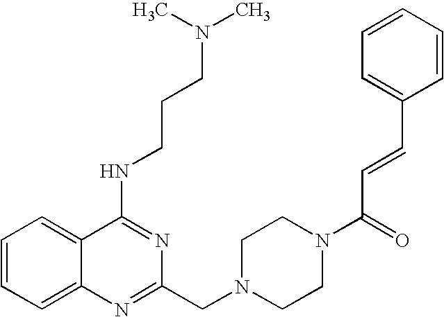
C1=CC=C2C(=C1)C(NCCCN(C)C)=NC(CN1CCN(C(C=CC3=CC=CC=C3)=O)CC1)=N2
